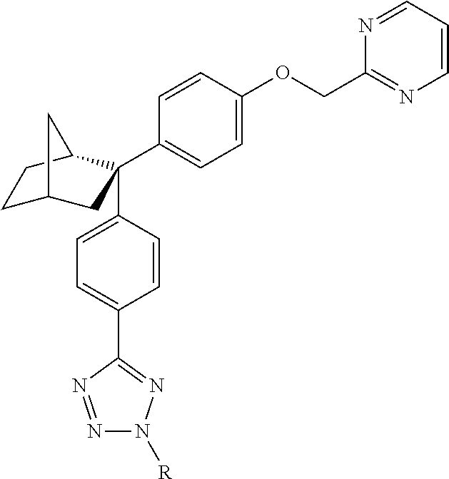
C1C2CC(C3=CC=C(OCC4=NC=CC=N4)C=C3)(C3=CC=C(C4=NN([R])N=N4)C=C3)C(C1)C2
